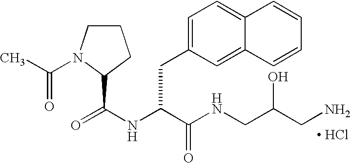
C1CN(C(C)=O)C(C(NC(C(NCC(CN)O)=O)CC2=CC=C3C(=C2)C=CC=C3)=O)C1.[ HCl]
